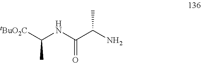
C(NC(=O)C(C)N)(C)[tBuO2C]
